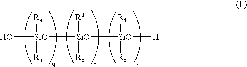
O[SiO]([SiO]([SiO]([H])([Re])[Rd])([Rc])[RT])([Rb])[Ra]
